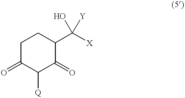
C1C(=O)C([Q])C(=O)C(C([X])(O)[Y])C1
